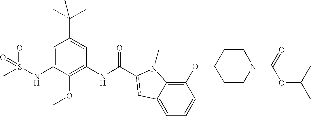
CS(NC1=CC(C(C)(C)C)=CC(NC(=O)C2=CC3=CC=CC(OC4CCN(C(OC(C)C)=O)CC4)=C3N2C)=C1OC)(=O)=O
